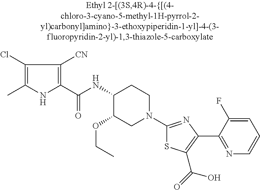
C1(NC(C2=C([CN])C(Cl)=C(C)N2)=O)C(OCC)CN(C2=NC(C3=NC=CC=C3F)=C(C(=O)O)S2)CC1
